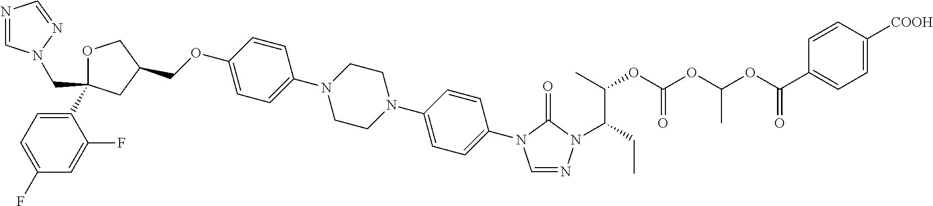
C1OC(C2=CC=C(F)C=C2F)(CN2C=NC=N2)CC1COC1=CC=C(N2CCN(C3=CC=C(N4C=NN(C(CC)C(C)OC(OC(OC(C5=CC=C([COOH])C=C5)=O)C)=O)C4=O)C=C3)CC2)C=C1
